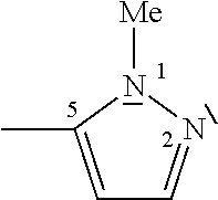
C1=C(C)N([Me])N=C1
